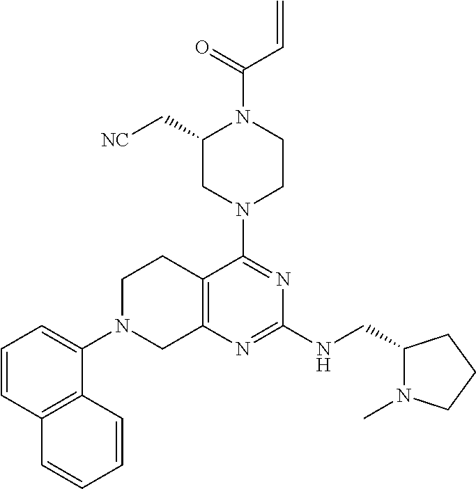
C1=CC2=C(C(N3CC4=C(CC3)C(N3CCN(C(C=C)=O)C(C[NC])C3)=NC(NCC3N(C)CCC3)=N4)=C1)C=CC=C2
